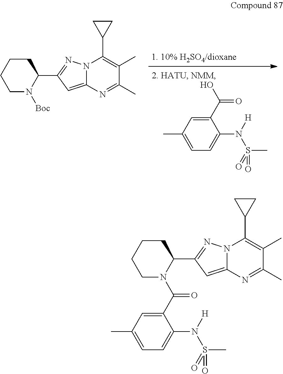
C1(C(O)=O)=CC(C)=CC=C1N(S(C)(=O)=O)[H].[Boc]N1C(C2=NN3C(=C2)N=C(C)C(C)=C3C2CC2)CCCC1.C1(C(N2C(C3=NN4C(=C3)N=C(C)C(C)=C4C3CC3)CCCC2)=O)=CC(C)=CC=C1N(S(C)(=O)=O)[H]
